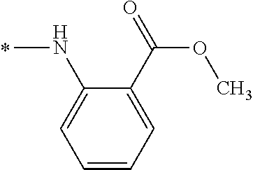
N(C)C1=CC=CC=C1C(=O)OC
